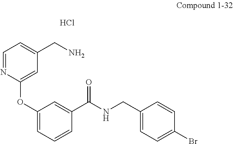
Cl.C1(OC2=CC(CN)=CC=N2)=CC=CC(C(NCC2=CC=C(Br)C=C2)=O)=C1
